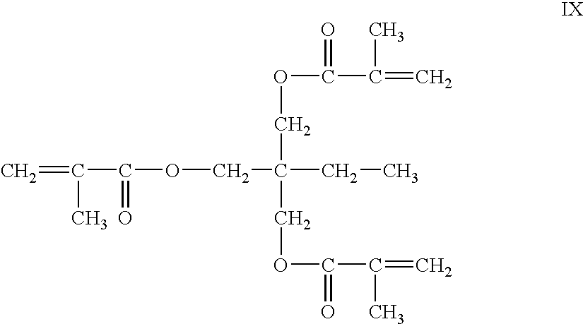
C=C(C)C(OCC(CC)(COC(C(=C)C)=O)COC(C(=C)C)=O)=O
